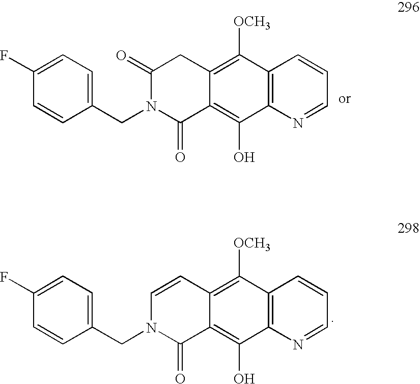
C1(CN2C(=O)C3=C(O)C4=C(C([OCH3])=C3C=C2)C=CC=N4)=CC=C(F)C=C1.C1(CN2C(=O)C3=C(O)C4=C(C([OCH3])=C3CC2=O)C=CC=N4)=CC=C(F)C=C1
